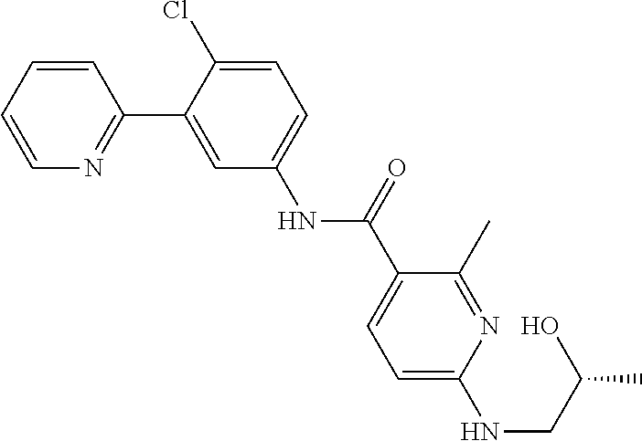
N(CC(C)O)C1=CC=C(C(NC2=CC=C(Cl)C(C3=NC=CC=C3)=C2)=O)C(C)=N1
